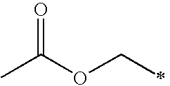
CC(OCC)=O
